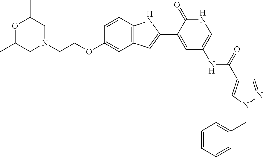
C12=C(C=CC(OCCN3CC(C)OC(C)C3)=C1)NC(C1=CC(NC(C3=CN(CC4=CC=CC=C4)N=C3)=O)=CNC1=O)=C2
